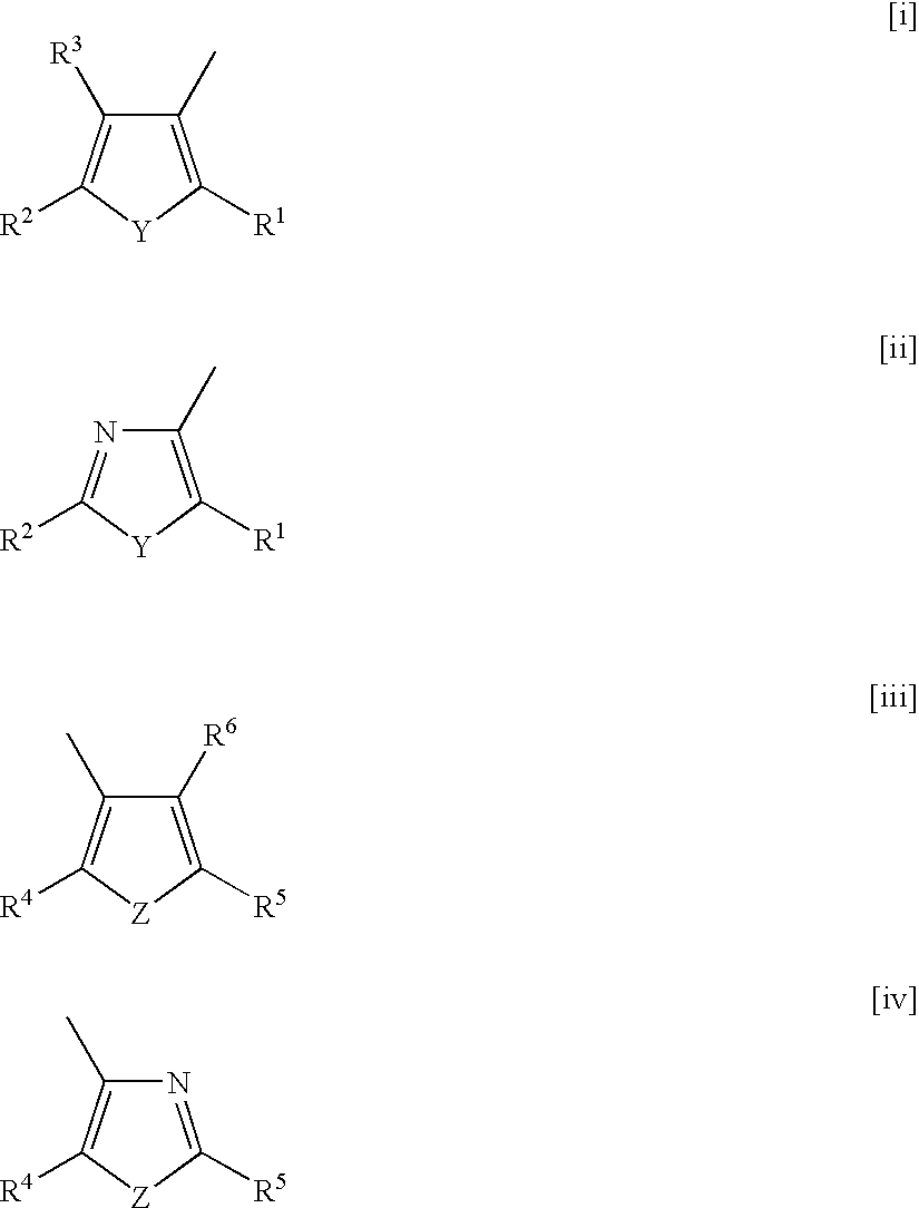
C1(C)=C([R1])[Y]C([R2])=C1[R3].C1(C)=C([R1])[Y]C([R2])=N1.C1([R6])=C([R5])[Z]C([R4])=C1C.N1=C([R5])[Z]C([R4])=C1C
